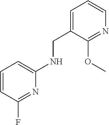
C1=CC(F)=NC(NCC2=CC=CN=C2OC)=C1
